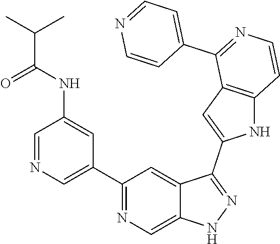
C1(C2=CN=CC(NC(=O)C(C)C)=C2)=NC=C2C(=C1)C(C1=CC3=C(N1)C=CN=C3C1=CC=NC=C1)=NN2
